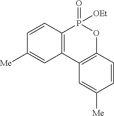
C1=CC2=C(C=C1[Me])C1=C(OP2(=O)[OEt])C=CC([Me])=C1
